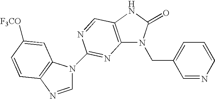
C12=C(NC(=O)N1CC1=CC=CN=C1)C=NC(N1C=NC3=C1C=C([F3CO])C=C3)=N2
